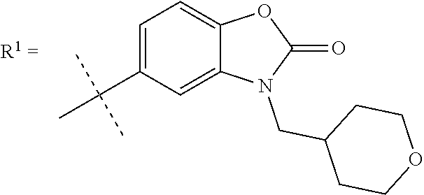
C1=C(C(C)(C)C)C=C2C(=C1)OC(=O)N2CC1CCOCC1
